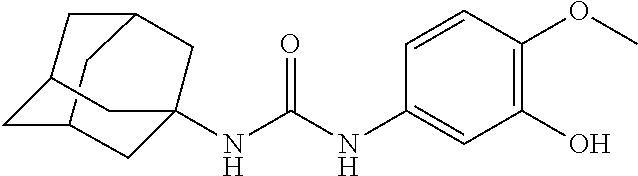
N(C(NC1=CC(O)=C(OC)C=C1)=O)C12CC3CC(CC(C1)C3)C2
